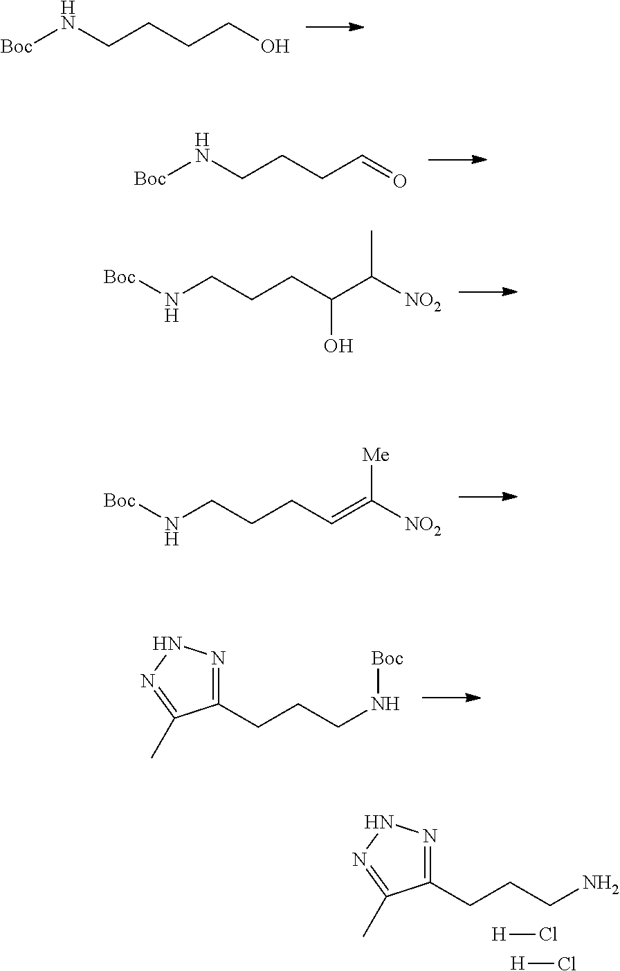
[Boc]NCCCCO.[Boc]NCCCC=O.N(CCCC(C([NO2])C)O)[Boc].N(CCCC=C([NO2])[Me])[Boc].C1(CCCN[Boc])=NNN=C1C.C1(CCCN)=NNN=C1C.[H]Cl.[H]Cl
